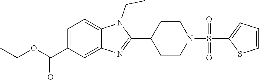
C1=C(C(=O)OCC)C=C2C(=C1)N(CC)C(C1CCN(S(C3=CC=CS3)(=O)=O)CC1)=N2
